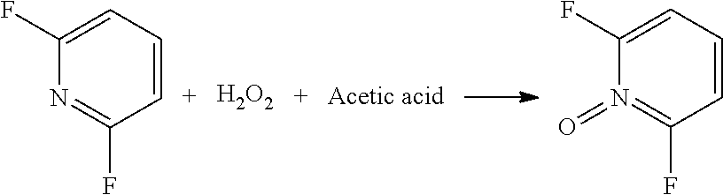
C1=CC=C(F)N=C1F.[H2O2].C1=CC=C(F)N(=O)=C1F
